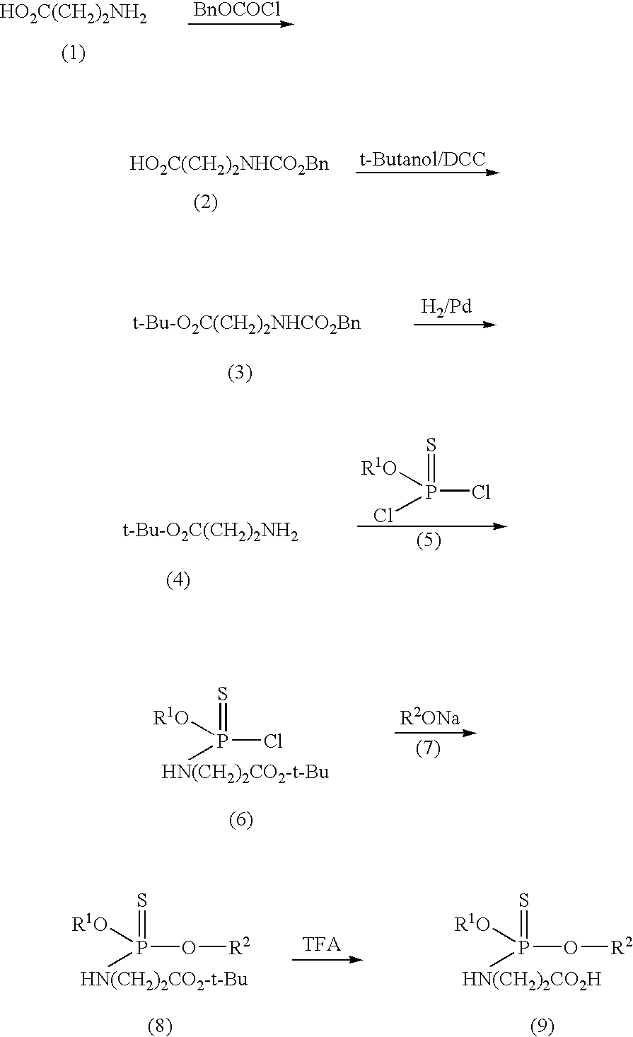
[HO2C(CH2)2NH2].[BnOCOCl].[HO2C(CH2)2NHCO2Bn].[t-Bu-O2C(CH2)2NHCO2Bn].[t-Bu-O2C(CH2)2NH2].S=P([R1O])(Cl)Cl.S=P([R1O])([HN(CH2)2CO2-t-Bu])Cl.S=P([R1O])([HN(CH2)2CO2-t-Bu])O[R2].S=P([R1O])([HN(CH2)2CO2H])O[R2]
